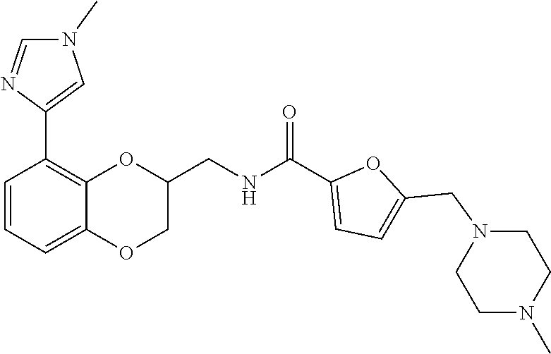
N1(CC2=CC=C(C(NCC3OC4=C(C5=CN(C)C=N5)C=CC=C4OC3)=O)O2)CCN(C)CC1
